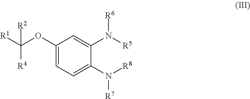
[R4]C([R1])(OC1=CC=C(N([R8])[R7])C(N([R5])[R6])=C1)[R2]
